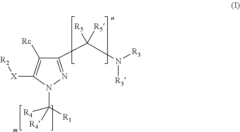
C(N1N=C(C([R5])([R5])N([R3])[R3])C([Rc])=C1[X][R2])([R1])([R4])[R4]
